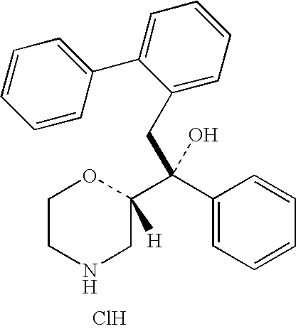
C1CNCC(C(C2=CC=CC=C2)(CC2=CC=CC=C2C2=CC=CC=C2)O)([H])O1.Cl
